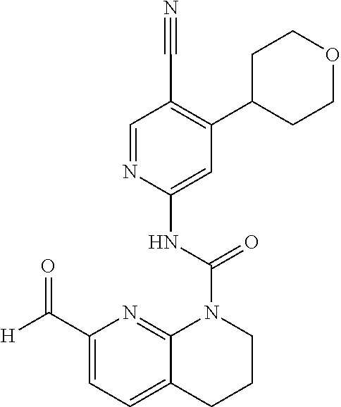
C1C(C2=C(C#N)C=NC(NC(N3C4=NC(C([H])=O)=CC=C4CCC3)=O)=C2)CCOC1
